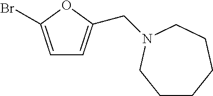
C1=C(Br)OC(CN2CCCCCC2)=C1
